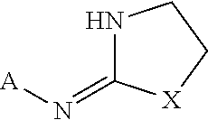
N1C(=N[A])[X]CC1
